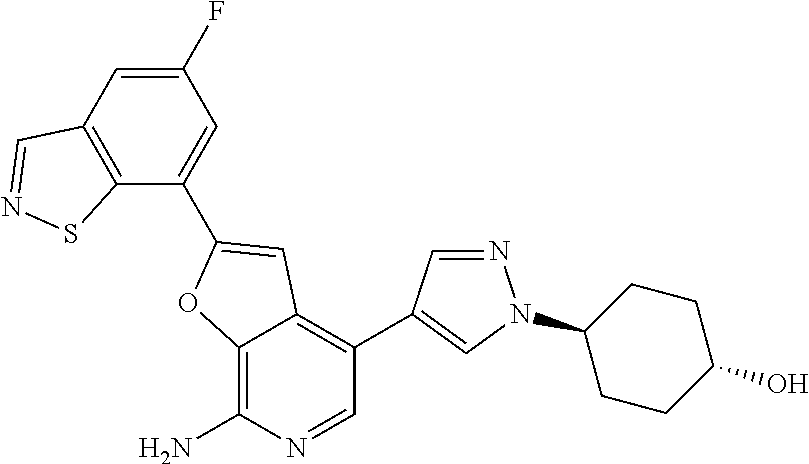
C12=C(N)N=CC(C3=CN(C4CCC(O)CC4)N=C3)=C1C=C(C1=CC(F)=CC3=C1SN=C3)O2
